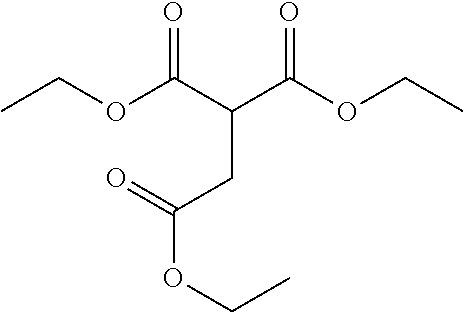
CCOC(C(C(OCC)=O)CC(=O)OCC)=O
